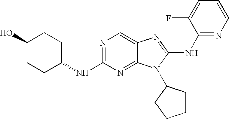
N1=C(NC2CCC(O)CC2)N=C2C(=C1)N=C(NC1=NC=CC=C1F)N2C1CCCC1
